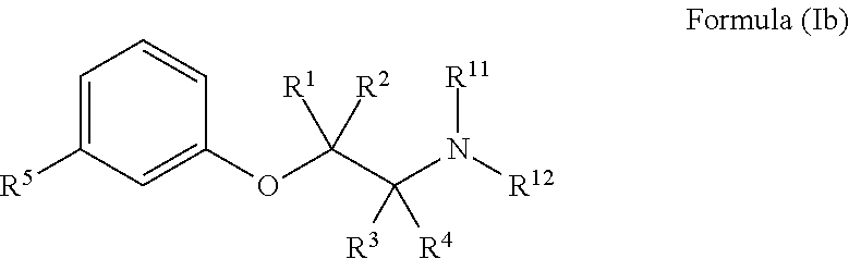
C1([R5])=CC=CC(OC(C(N([R12])[R11])([R4])[R3])([R2])[R1])=C1
